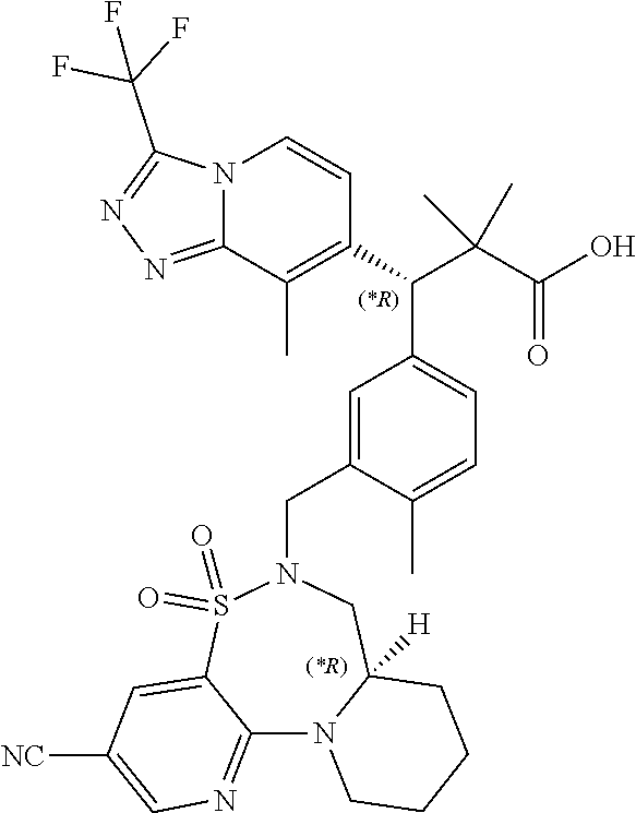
C1=C2C(=NC=C1[NC])N1C([H])(CN(CC3=CC(C(C(C(O)=O)(C)C)C4=C(C)C5=NN=C(C(F)(F)F)N5C=C4)=CC=C3C)S2(=O)=O)CCCC1
